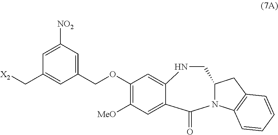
[X2]CC1=CC(COC2=C([MeO])C=C3C(=C2)NCC2N(C4=C(C2)C=CC=C4)C3=O)=CC([NO2])=C1
